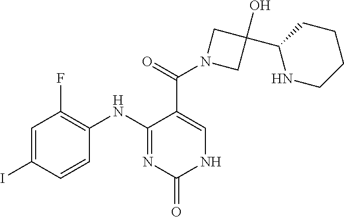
C1=C(I)C=CC(NC2=NC(=O)NC=C2C(=O)N2CC(C3NCCCC3)(O)C2)=C1F
